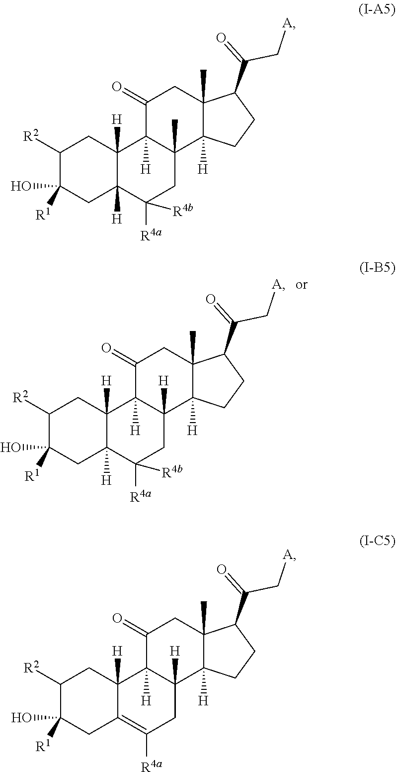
C1([R2])C([R1])(O)CC2([H])C([H])(C1)C1([H])C([H])(CC2([R4a])[R4b])C2([H])C(C)(CC1=O)C(C(=O)C[A])CC2.C1([R2])C([R1])(O)CC2([H])C([H])(C1)C1([H])C(C)(CC2([R4a])[R4b])C2([H])C(C)(CC1=O)C(C(=O)C[A])CC2.C1([R2])C([R1])(O)CC2=C([R4a])CC3([H])C([H])(C2([H])C1)C(=O)CC1(C)C3([H])CCC1C(=O)C[A]
